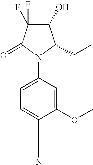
C1(O)C(F)(F)C(=O)N(C2=CC=C(C#N)C(OC)=C2)C1CC
